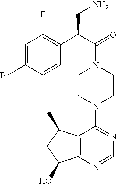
C(N1CCN(C2=NC=NC3=C2C(C)CC3O)CC1)(C(C1=C(F)C=C(Br)C=C1)CN)=O
